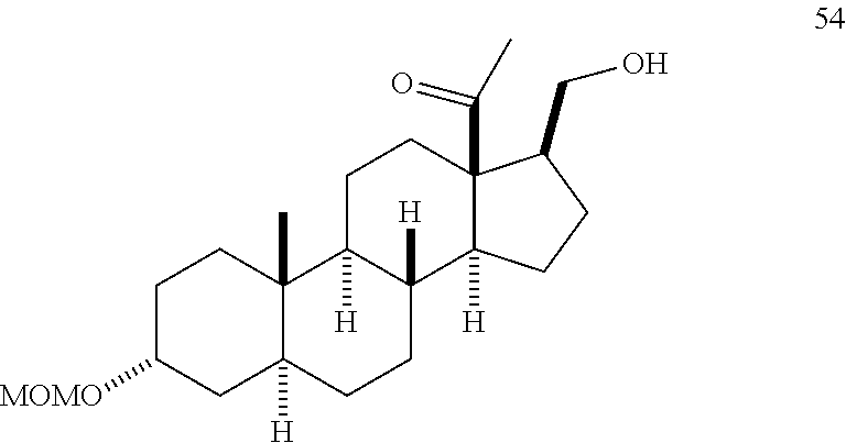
C1C([MOMO])CC2([H])C(C)(C1)C1([H])C([H])(CC2)C2([H])C(C(=O)C)(CC1)C(CO)CC2
